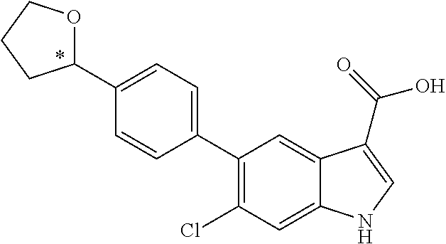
C1(C2=CC=C(C3OCCC3)C=C2)=C(Cl)C=C2C(=C1)C(C(=O)O)=CN2
